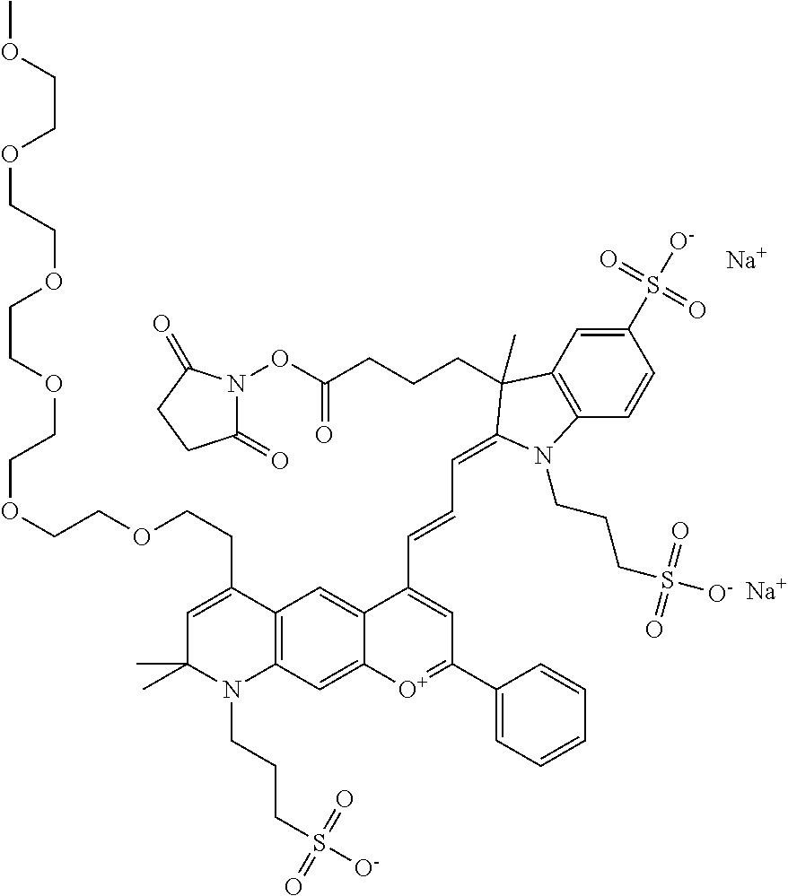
C1=C(CCOCCOCCOCCOCCOCCOC)C2=C(N(CCCS([O-])(=O)=O)C1(C)C)C=C1C(=C2)C(C=CC=C2C(C)(CCCC(ON3C(=O)CCC3=O)=O)C3=C(C=CC(S([O-])(=O)=O)=C3)N2CCCS(=O)(=O)[O-])=CC(C2=CC=CC=C2)=[O+]1.[Na].[Na]
